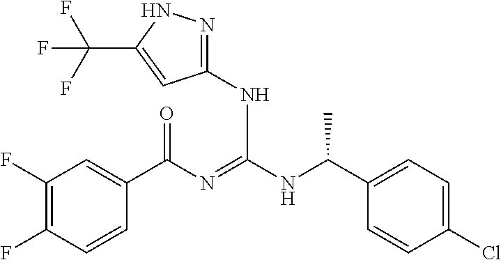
C1(F)=C(F)C=CC(C(N=C(NC(C2=CC=C(Cl)C=C2)C)NC2=NNC(C(F)(F)F)=C2)=O)=C1
